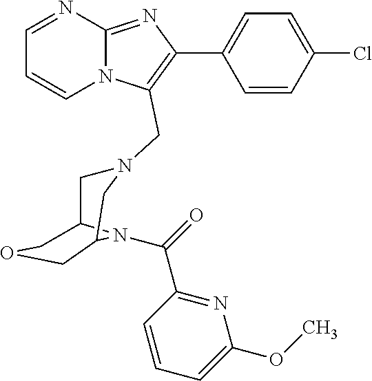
C1=CN2C(=NC(C3=CC=C(Cl)C=C3)=C2CN2CC3N(C(=O)C4=NC(OC)=CC=C4)C(COC3)C2)N=C1
